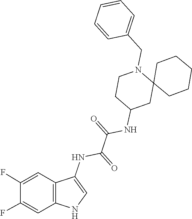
C(C(NC1=CNC2=C1C=C(F)C(F)=C2)=O)(=O)NC1CCN(CC2=CC=CC=C2)C2(C1)CCCCC2
